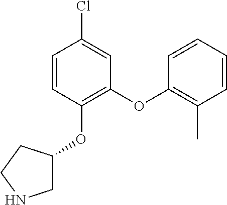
C1=CC(OC2CNCC2)=C(OC2=C(C)C=CC=C2)C=C1Cl
